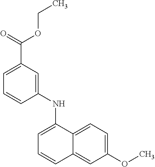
C1=C(C(=O)OCC)C=C(NC2=CC=CC3=CC(OC)=CC=C23)C=C1
